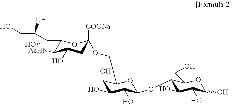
C1(O)C(O)C(O)C(OC2C(O)C(O)C([OH])OC2CO)OC1COC1([COONa])CC(O)C([AcHN])C(C(O)C(CO)O)O1
